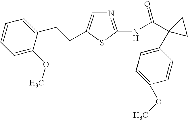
N1=C(NC(C2(C3=CC=C(OC)C=C3)CC2)=O)SC(CCC2=CC=CC=C2OC)=C1
